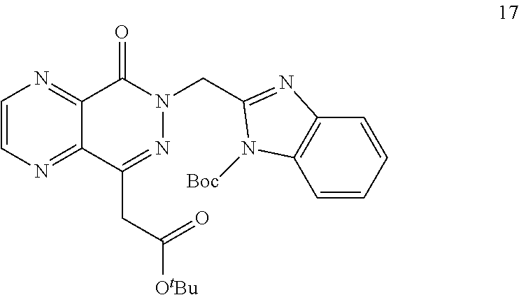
C1=CN=C2C(=N1)C(=O)N(CC1=NC3=C(C=CC=C3)N1[Boc])N=C2CC([OtBu])=O
